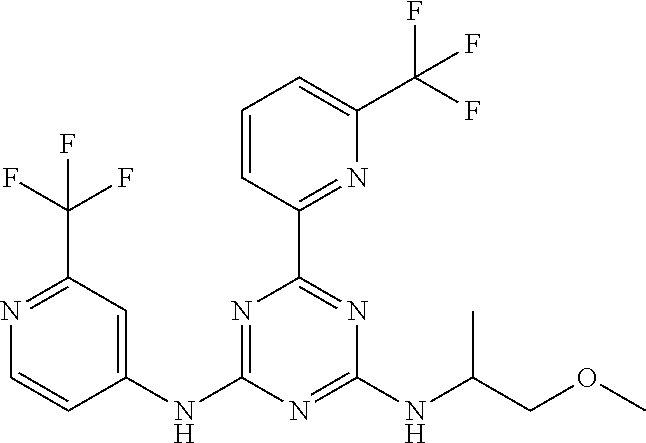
C1=CC(C2=NC(NC(COC)C)=NC(NC3=CC(C(F)(F)F)=NC=C3)=N2)=NC(C(F)(F)F)=C1
